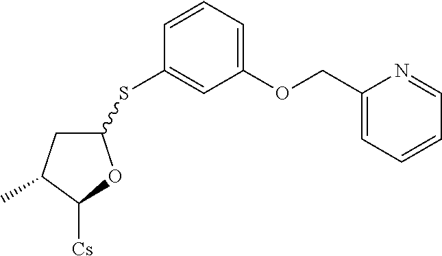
C1(SC2=CC(OCC3=CC=CC=N3)=CC=C2)CC(C)C([Cs])O1
